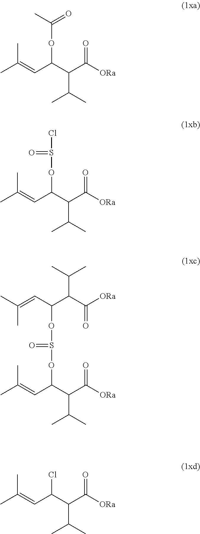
CC(=CC(C(C([ORa])=O)C(C)C)OC(=O)C)C.CC(=CC(C(C([ORa])=O)C(C)C)OS(Cl)=O)C.CC(=CC(C(C([ORa])=O)C(C)C)OS(OC(C=C(C)C)C(C([ORa])=O)C(C)C)=O)C.CC(=CC(C(C([ORa])=O)C(C)C)Cl)C
